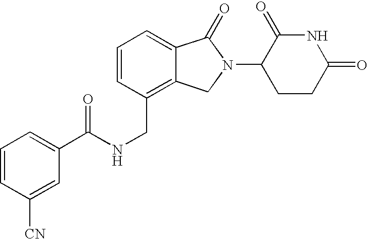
C1=CC(CNC(=O)C2=CC=CC([CN])=C2)=C2C(=C1)C(=O)N(C1CCC(=O)NC1=O)C2
